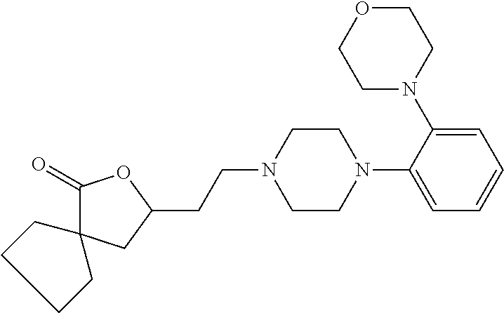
C1(=O)C2(CC(CCN3CCN(C4=CC=CC=C4N4CCOCC4)CC3)O1)CCCC2
